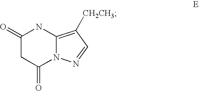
C1(=O)CC(=O)N2C(=C([CH2CH3])C=N2)N1
